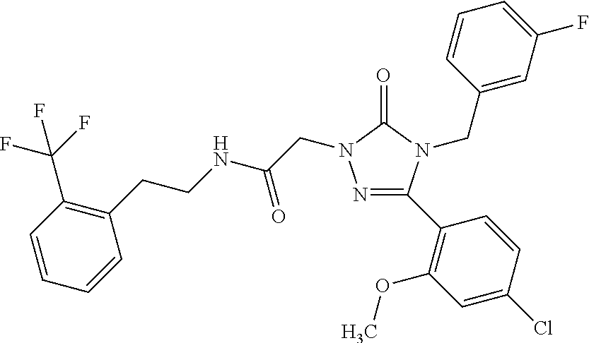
N1=C(C2=C(OC)C=C(Cl)C=C2)N(CC2=CC(F)=CC=C2)C(=O)N1CC(=O)NCCC1=C(C(F)(F)F)C=CC=C1
